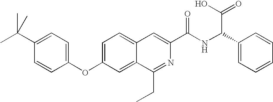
C1=C2C(=CC(OC3=CC=C(C(C)(C)C)C=C3)=C1)C(CC)=NC(C(NC(C1=CC=CC=C1)C(O)=O)=O)=C2
